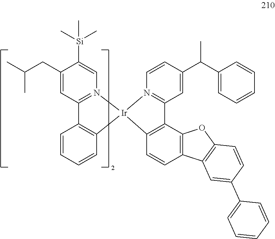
C1(CC(C)C)=CC2=N(C=C1[Si](C)(C)C)[Ir]1(C3=C2C=CC=C3)N2=C(C=C(C(C3=CC=CC=C3)C)C=C2)C2=C1C=CC1=C2OC2=C1C=C(C1=CC=CC=C1)C=C2
